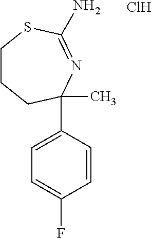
C1=CC(C2(C)CCCSC(N)=N2)=CC=C1F.Cl
